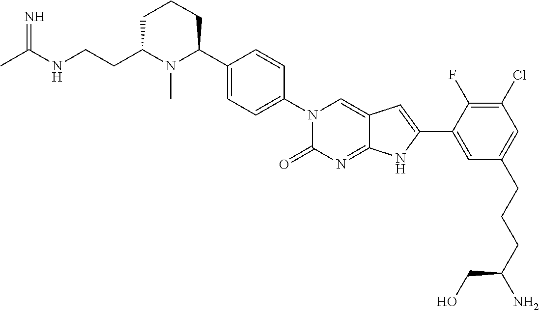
CC(NCCC1N(C)C(C2=CC=C(N3C(=O)N=C4C(=C3)C=C(C3=CC(CCCC(N)CO)=CC(Cl)=C3F)N4)C=C2)CCC1)=N
